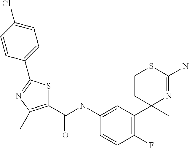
C1(C(NC2=CC(C3(C)N=C(N)SCC3)=C(F)C=C2)=O)=C(C)N=C(C2=CC=C(Cl)C=C2)S1
